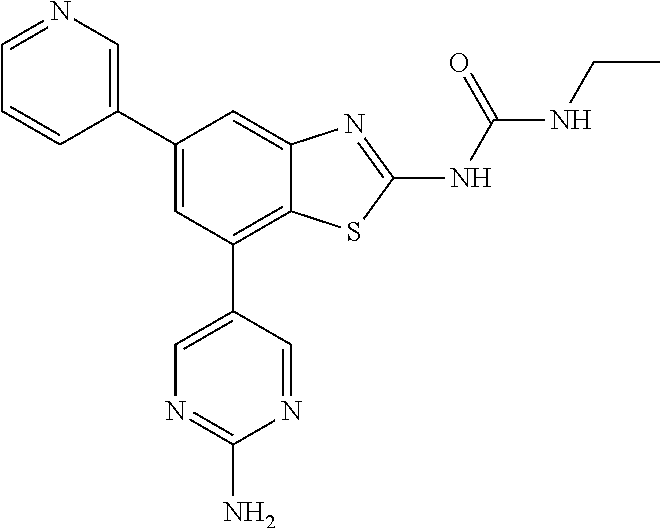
C1=NC=C(C2=CC(C3=CN=C(N)N=C3)=C3C(=C2)N=C(NC(NCC)=O)S3)C=C1
